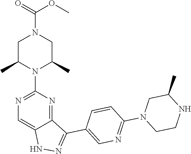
C1C(C)N(C2=NC=C3C(=N2)C(C2=CN=C(N4CCNC(C)C4)C=C2)=NN3)C(C)CN1C(=O)OC
